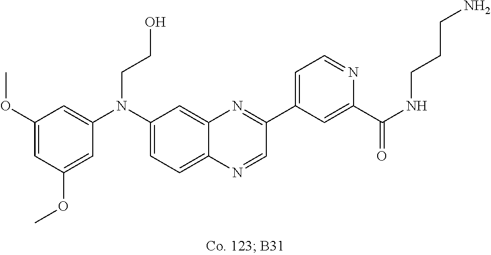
C1(OC)=CC(OC)=CC(N(C2=CC=C3C(=C2)N=C(C2=CC=NC(C(NCCCN)=O)=C2)C=N3)CCO)=C1
